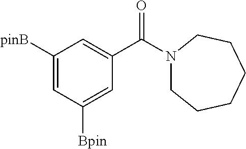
C1([pinB])=CC([Bpin])=CC(C(=O)N2CCCCCC2)=C1
